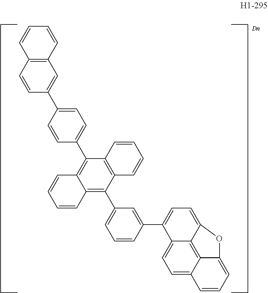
C12=C(C3=CC=CC(C4=CC=C5C6=C7C(=CC=C64)C=CC=C7O5)=C3)C3=C(C(C4=CC=C(C5=CC6=C(C=C5)C=CC=C6)C=C4)=C1C=CC=C2)C=CC=C3
